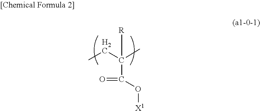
C(C(CC)(C)[R])(=O)O[X1]
